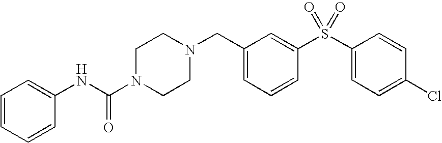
C1=CC=CC(NC(N2CCN(CC3=CC=CC(S(C4=CC=C(Cl)C=C4)(=O)=O)=C3)CC2)=O)=C1
